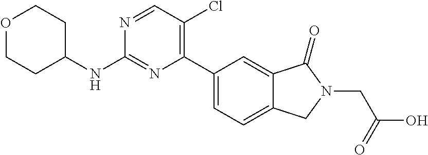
C1(NC2=NC(C3=CC=C4C(=C3)C(=O)N(CC(O)=O)C4)=C(Cl)C=N2)CCOCC1
